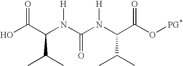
OC(C(N(C(N(C(C(O[PG*])=O)C(C)C)[H])=O)[H])C(C)C)=O
